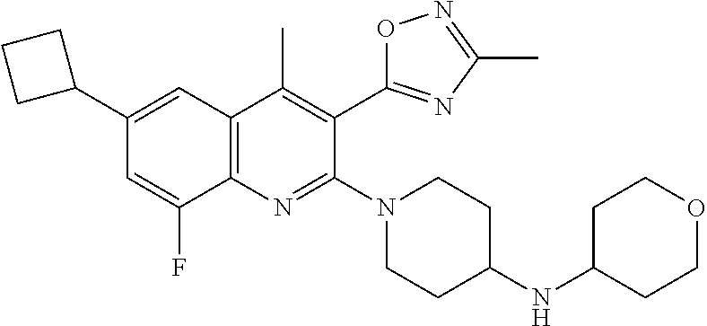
C1(C2CCC2)=CC2=C(N=C(N3CCC(NC4CCOCC4)CC3)C(C3=NC(C)=NO3)=C2C)C(F)=C1
